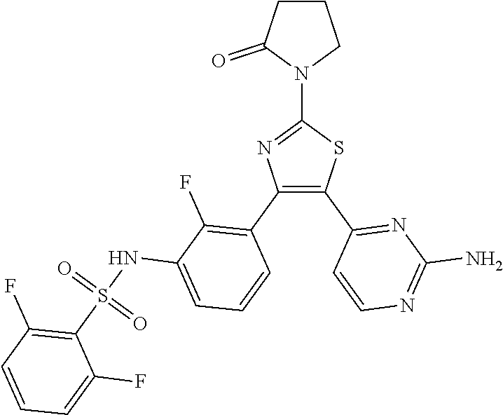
C1(N2CCCC2=O)=NC(C2=C(F)C(NS(C3=C(F)C=CC=C3F)(=O)=O)=CC=C2)=C(C2=NC(N)=NC=C2)S1
